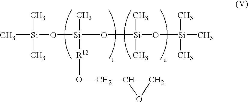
C[Si](C)(C)O[Si](C)([R12]OCC1OC1)O[Si](C)(C)O[Si](C)(C)C
